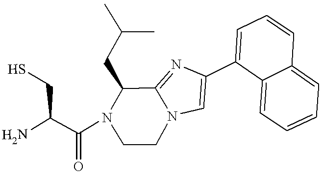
NC(C(N1CCN2C(=NC(C3=CC=CC4=CC=CC=C34)=C2)C1CC(C)C)=O)CS
